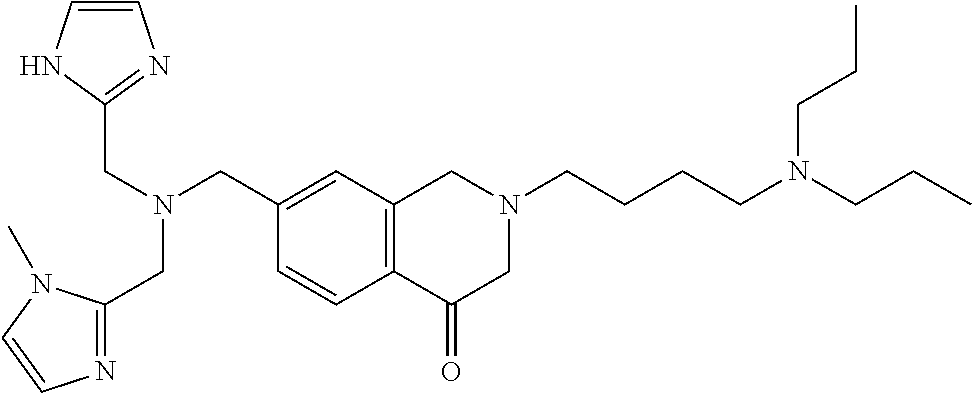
C(N(CC1=CC2=C(C=C1)C(=O)CN(CCCCN(CCC)CCC)C2)CC1=NC=CN1)C1=NC=CN1C
